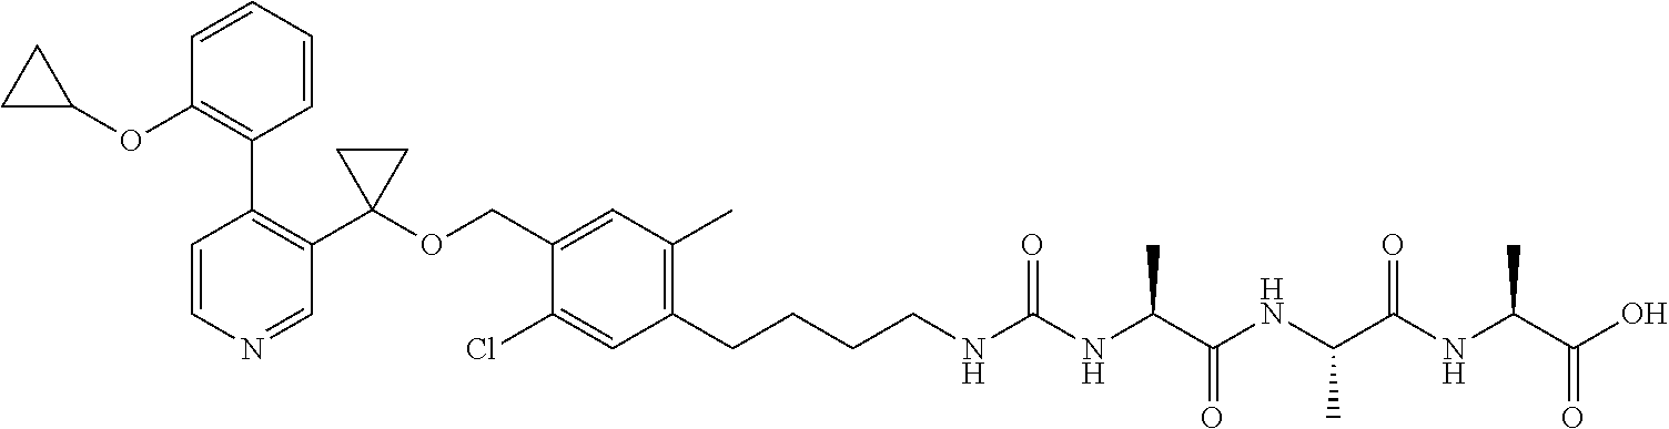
C1(C2(OCC3=CC(C)=C(CCCCNC(NC(C(NC(C(NC(C(O)=O)C)=O)C)=O)C)=O)C=C3Cl)CC2)=C(C2=C(OC3CC3)C=CC=C2)C=CN=C1
